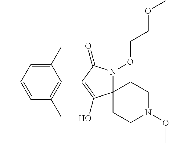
C1(C)=CC(C)=CC(C)=C1C1=C(O)C2(N(OCCOC)C1=O)CCN(OC)CC2
